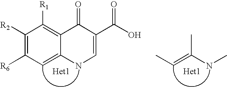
C1([R2])=C([R6])C=C2C(=C1[R1])C(=O)C(C(O)=O)=CN2.CC=C(C)NC
